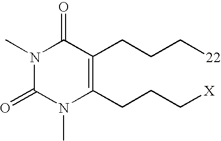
N1(C)C(=O)N(C)C(CCC[X])=C(CCC[22])C1=O
